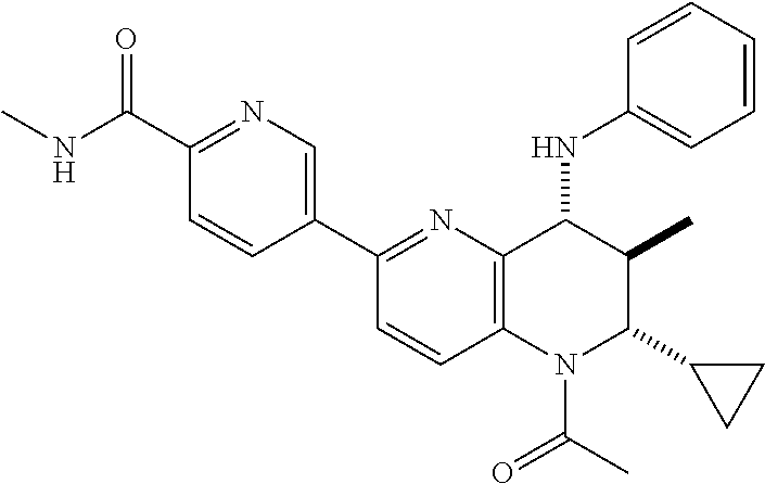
C1(C2=CN=C(C(NC)=O)C=C2)=NC2=C(C=C1)N(C(C)=O)C(C1CC1)C(C)C2NC1=CC=CC=C1
